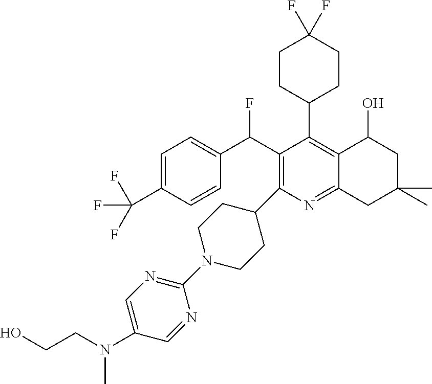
C1=C(C(F)(F)F)C=CC(C(C2=C(C3CCN(C4=NC=C(N(CCO)C)C=N4)CC3)N=C3C(=C2C2CCC(F)(F)CC2)C(O)CC(C)(C)C3)F)=C1
